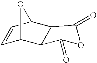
C1=CC2C3C(C1O2)C(=O)OC3=O
